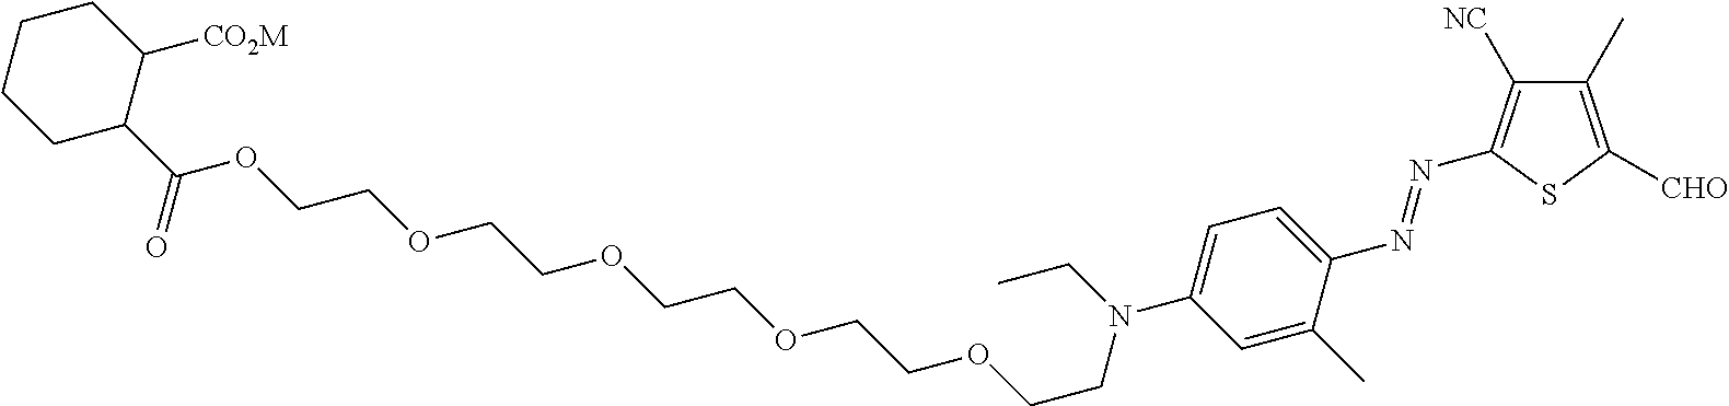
C1CCC(C(OCCOCCOCCOCCOCCN(C2=CC=C(N=NC3=C([NC])C(C)=C([CHO])S3)C(C)=C2)CC)=O)C([CO2M])C1
